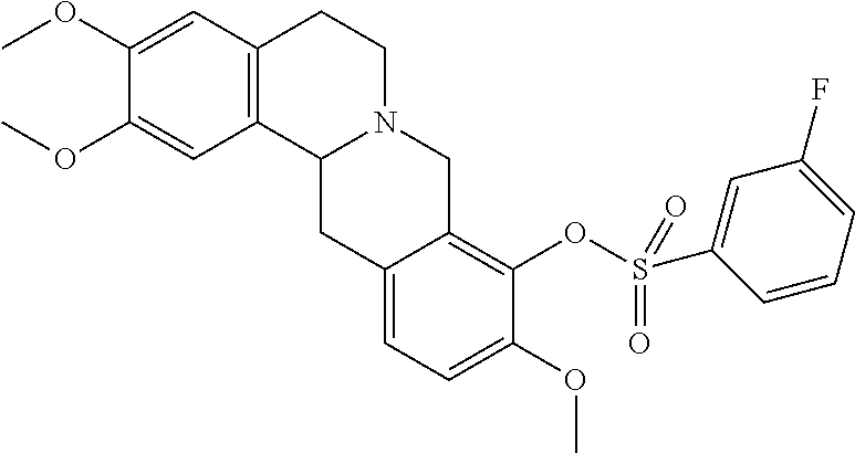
C1(OC)=CC2=C(C=C1OC)CCN1C2CC2=CC=C(OC)C(OS(=O)(C3=CC(F)=CC=C3)=O)=C2C1
